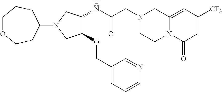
C12=CC([CF3])=CC(=O)N1CCN(CC(NC1C(OCC3=CC=CN=C3)CN(C3CCOCCC3)C1)=O)C2
